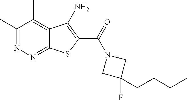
C1(C)=NN=C2C(=C1C)C(N)=C(C(=O)N1CC(F)(CCCC)C1)S2
